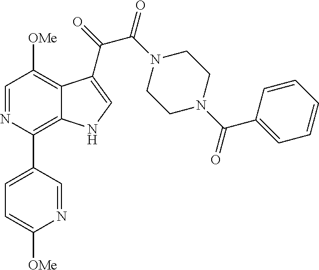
C1=NC(C2=CC=C([OMe])N=C2)=C2C(=C1[OMe])C(C(C(=O)N1CCN(C(C3=CC=CC=C3)=O)CC1)=O)=CN2
